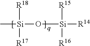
[R18][Si]([R17])(O[Si]([R14])([R15])[R16])C
